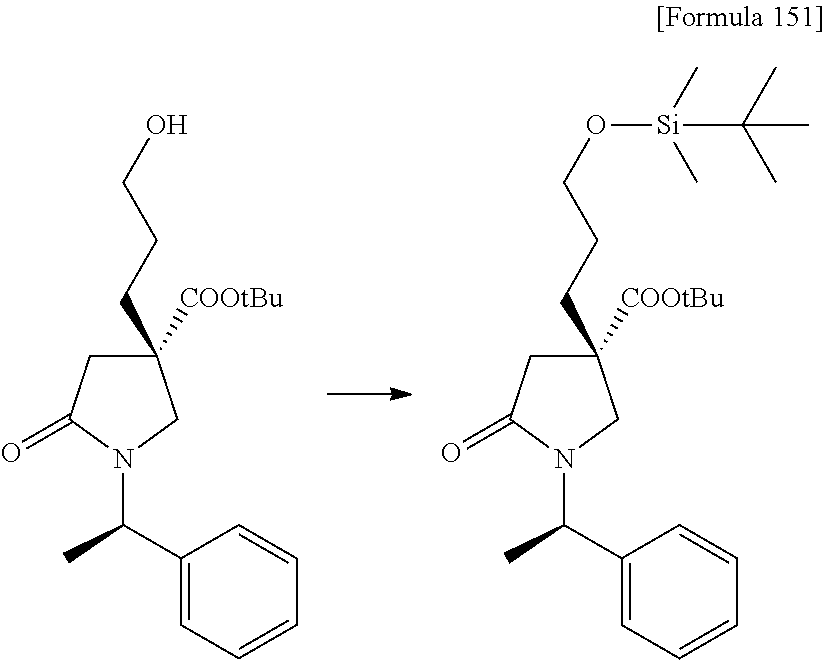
C1([COOtBu])(CCCO)CC(=O)N(C(C)C2=CC=CC=C2)C1.C1([COOtBu])(CCCO[Si](C)(C)C(C)(C)C)CC(=O)N(C(C)C2=CC=CC=C2)C1
